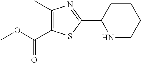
C1(C)=C(C(OC)=O)SC(C2NCCCC2)=N1
